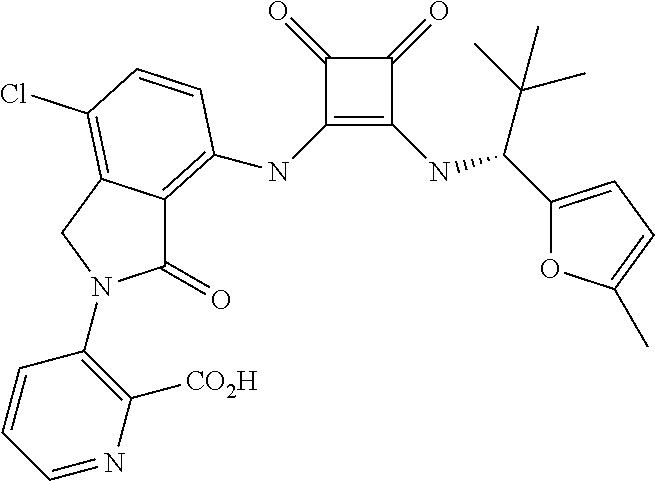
C1(NC2=C3C(=O)N(C4=C([CO2H])N=CC=C4)CC3=C(Cl)C=C2)=C(NC(C(C)(C)C)C2=CC=C(C)O2)C(=O)C1=O
